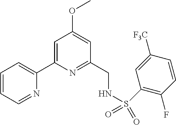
C1=CC=NC(C2=CC(OC)=CC(CNS(=O)(=O)C3=C(F)C=CC([F3C])=C3)=N2)=C1
